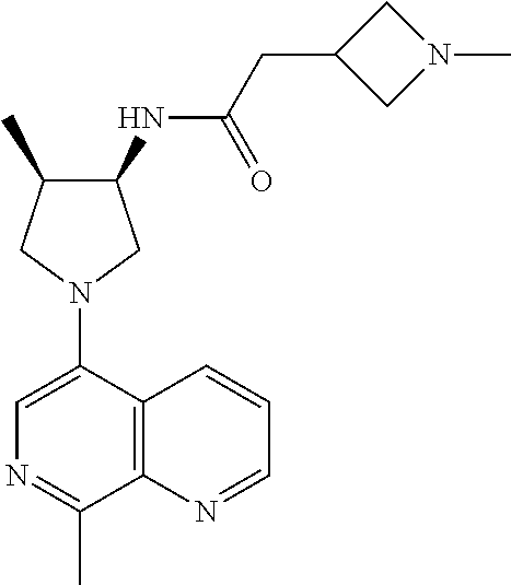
C1(NC(CC2CN(C)C2)=O)C(C)CN(C2=CN=C(C)C3=C2C=CC=N3)C1
